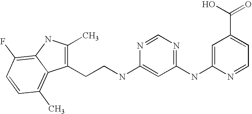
C1(NC2=NC=NC(NCCC3=C(C)NC4=C(F)C=CC(C)=C34)=C2)=CC(C(O)=O)=CC=N1
